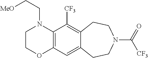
C1COC2=C(N1CC[MeO])C([CF3])=C1C(=C2)CCN(C(=O)[CF3])CC1
